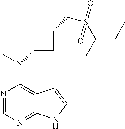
N1=CN=C2C(=C1N(C)C1CC(CS(C(CC)CC)(=O)=O)C1)C=CN2
